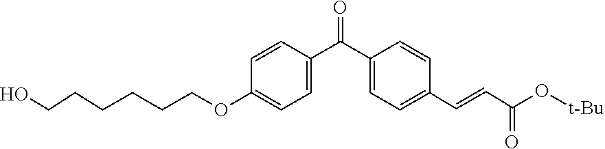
OCCCCCCOC1=CC=C(C(C2=CC=C(C=CC(O[t-Bu])=O)C=C2)=O)C=C1
